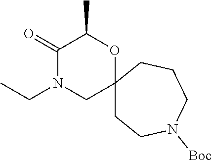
C12(CCN([Boc])CCC1)OC(C)C(=O)N(CC)C2
